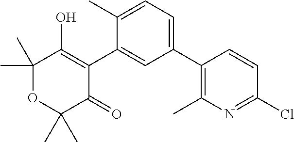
C1(C2=CC=C(C)C(C3=C(O)C(C)(C)OC(C)(C)C3=O)=C2)=C(C)N=C(Cl)C=C1
